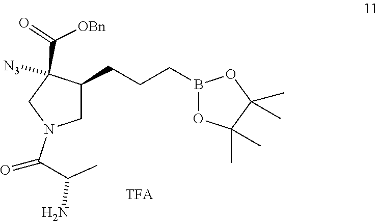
C(B1OC(C)(C)C(C)(C)O1)CCC1CN(C(=O)C(N)C)CC1([N3])C(=O)[OBn]
